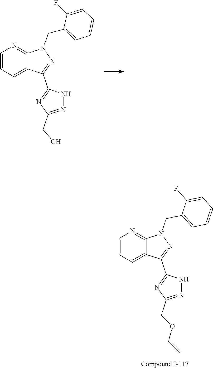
C1(CN2N=C(C3=NC(CO)=NN3)C3=CC=CN=C23)=CC=CC=C1F.C1(CN2C3=NC=CC=C3C(C3=NC(COC=C)=NN3)=N2)=CC=CC=C1F
